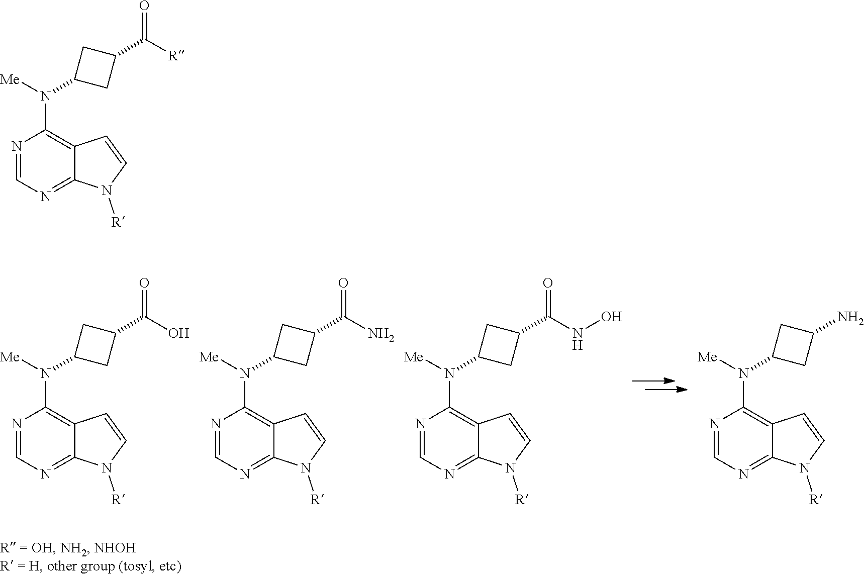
C1=NC(N(C2CC(C(=O)O)C2)[Me])=C2C(=N1)N([R])C=C2.C1=NC(N(C2CC(C(=O)N)C2)[Me])=C2C(=N1)N([R])C=C2.C1=NC(N(C2CC(C(=O)NO)C2)[Me])=C2C(=N1)N([R])C=C2.C1=NC(N(C2CC(N)C2)[Me])=C2C(=N1)N([R])C=C2.C1=NC(N(C2CC(C(=O)[R])C2)[Me])=C2C(=N1)N([R])C=C2
